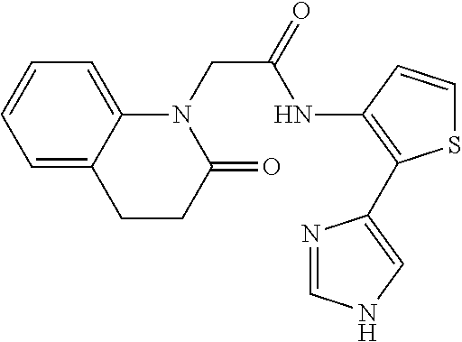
C1C2=CC=CC=C2N(CC(NC2=C(C3=CNC=N3)SC=C2)=O)C(=O)C1
